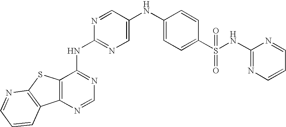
C12=C(N=CN=C1NC1=NC=C(NC3=CC=C(S(NC4=NC=CC=N4)(=O)=O)C=C3)C=N1)C1=C(S2)N=CC=C1
